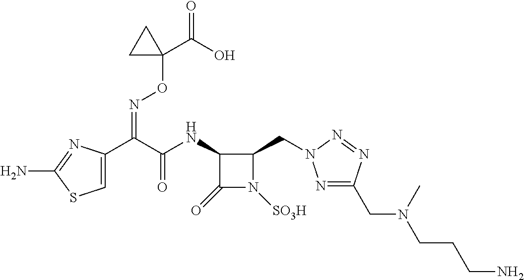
C1=C(C(C(NC2C(=O)N([SO3H])C2CN2N=C(CN(CCCN)C)N=N2)=O)=NOC2(C(=O)O)CC2)N=C(N)S1
